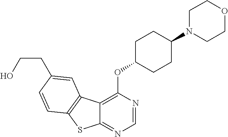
C12=NC=NC(OC3CCC(N4CCOCC4)CC3)=C1C1=C(S2)C=CC(CCO)=C1
